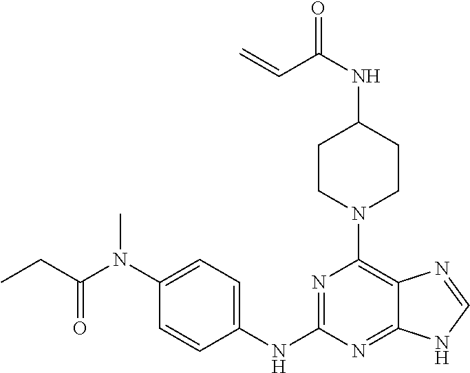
N1(C2=C3C(=NC(NC4=CC=C(N(C(CC)=O)C)C=C4)=N2)NC=N3)CCC(NC(=O)C=C)CC1
